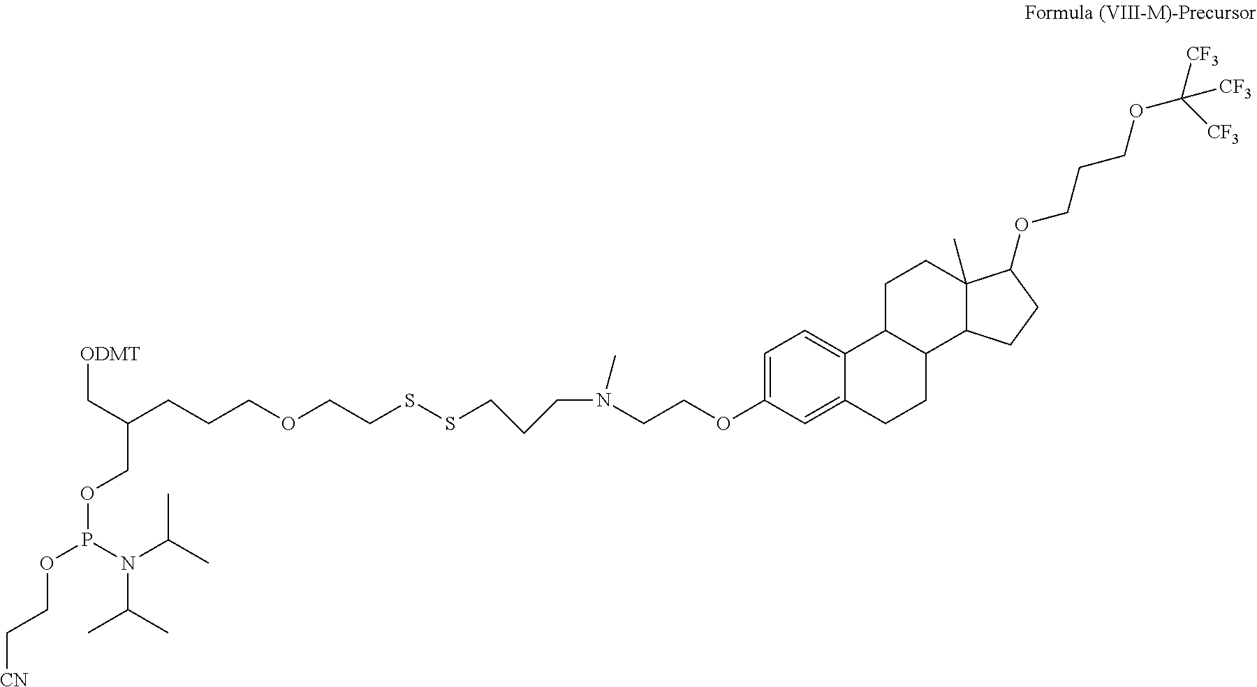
C(C(CCCOCCSSCCCN(CCOC1=CC=C2C(=C1)CCC1C2CCC2(C)C1CCC2OCCCOC([CF3])([CF3])[CF3])C)COP(OCC[CN])N(C(C)C)C(C)C)[ODMT]
